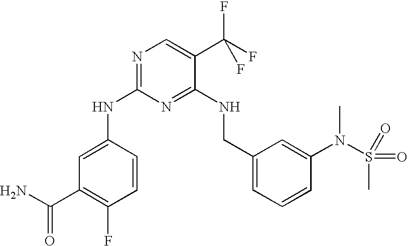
C1(NC2=NC=C(C(F)(F)F)C(NCC3=CC=CC(N(S(C)(=O)=O)C)=C3)=N2)=CC(C(N)=O)=C(F)C=C1
